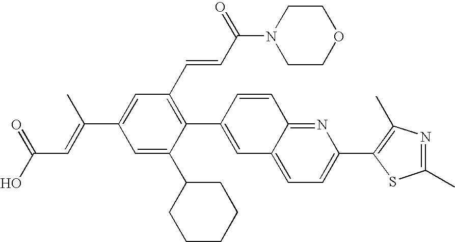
C(C1=CC(C=CC(N2CCOCC2)=O)=C(C2=CC3=CC=C(C4=C(C)N=C(C)S4)N=C3C=C2)C(C2CCCCC2)=C1)(=CC(O)=O)C
